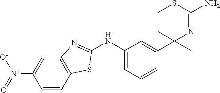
C1=C(NC2=NC3=C(S2)C=CC([N+]([O-])=O)=C3)C=C(C2(C)N=C(N)SCC2)C=C1
